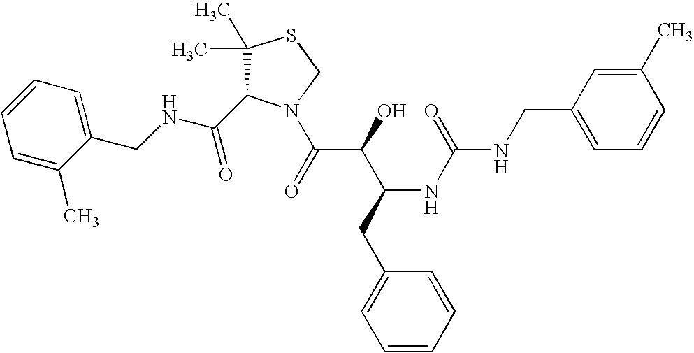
C(NCC1=CC=CC=C1C)(=O)C1C(C)(C)SCN1C(C(C(CC1=CC=CC=C1)NC(=O)NCC1=CC=CC(C)=C1)O)=O
